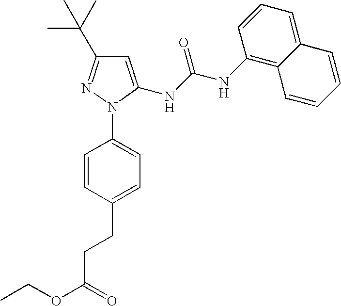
C1=CC(CCC(OCC)=O)=CC=C1N1C(NC(NC2=C3C(=CC=C2)C=CC=C3)=O)=CC(C(C)(C)C)=N1
